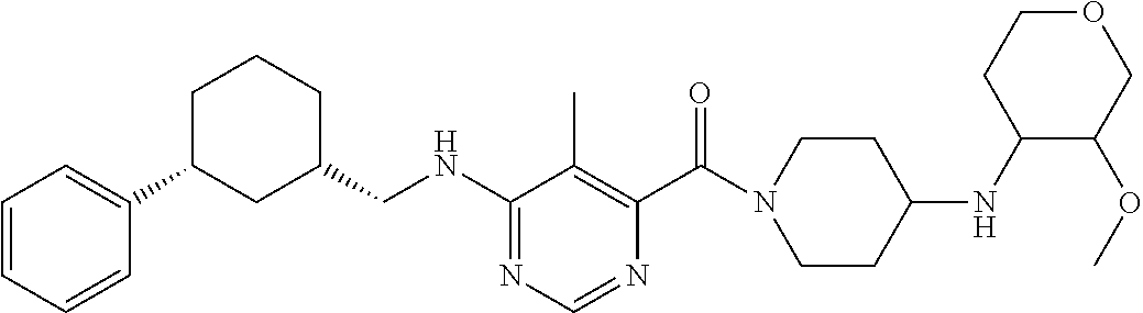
C1(NCC2CCCC(C3=CC=CC=C3)C2)=NC=NC(C(N2CCC(NC3C(OC)COCC3)CC2)=O)=C1C
